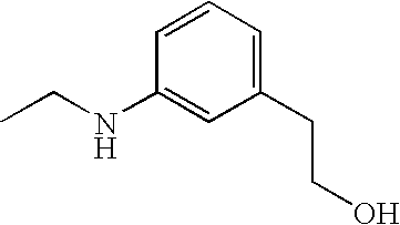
C1=CC=C(CCO)C=C1NCC
